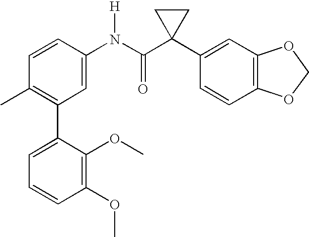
C1=CC(N(C(C2(C3=CC4=C(C=C3)OCO4)CC2)=O)[H])=CC(C2=CC=CC(OC)=C2OC)=C1C
